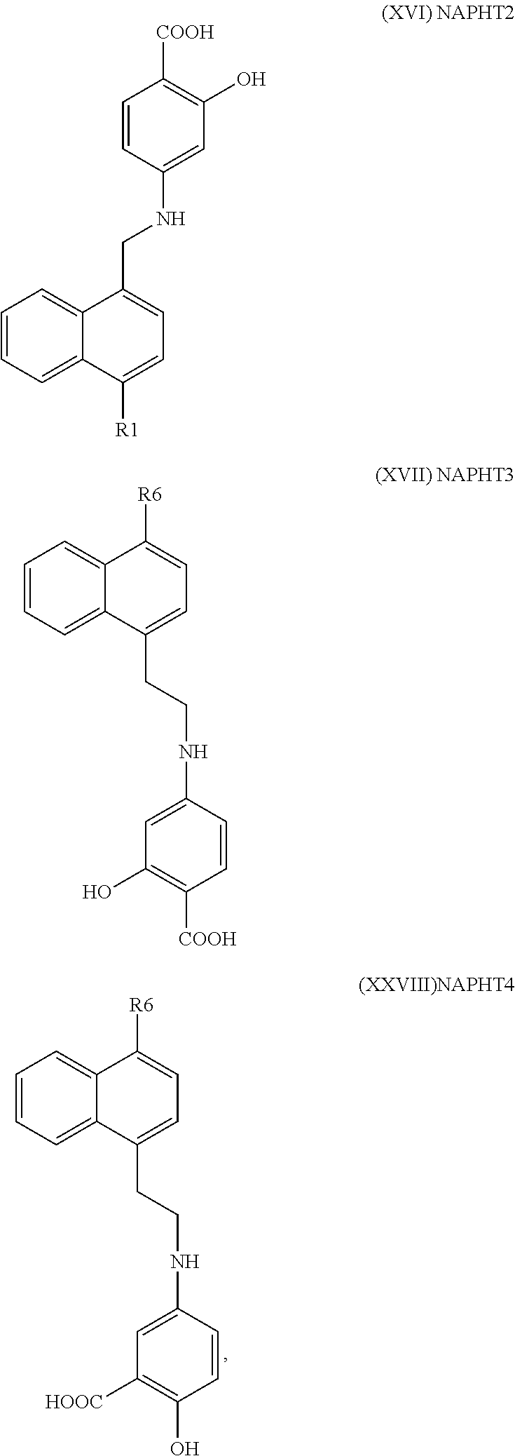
C1(CCNC2=CC([HOOC])=C(O)C=C2)=CC=C([R6])C2=CC=CC=C12.C(C1=CC=C([R1])C2=CC=CC=C12)NC1=CC(O)=C([COOH])C=C1.C1(CCNC2=CC(O)=C([COOH])C=C2)=CC=C([R6])C2=CC=CC=C12
